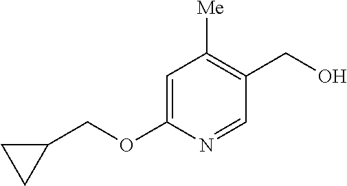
C1=C(OCC2CC2)N=CC(CO)=C1[Me]
